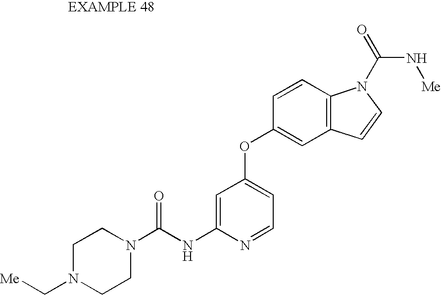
C1=C(NC(N2CCN(C[Me])CC2)=O)N=CC=C1OC1=CC2=C(C=C1)N(C(=O)N[Me])C=C2
